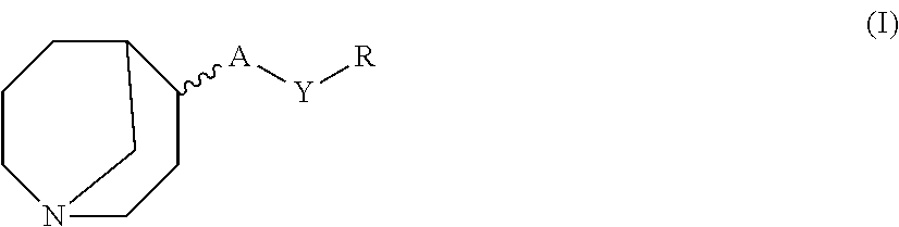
C1CN2CCC([A][Y][R])C(C1)C2
